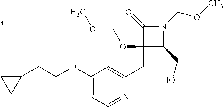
C1(CC2=CC(OCCC3CC3)=CC=N2)(OCOC)C(CO)N(COC)C1=O
